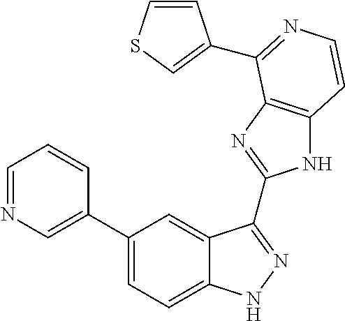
C1(C2=CN=CC=C2)=CC=C2C(=C1)C(C1=NC3=C(N1)C=CN=C3C1=CSC=C1)=NN2
